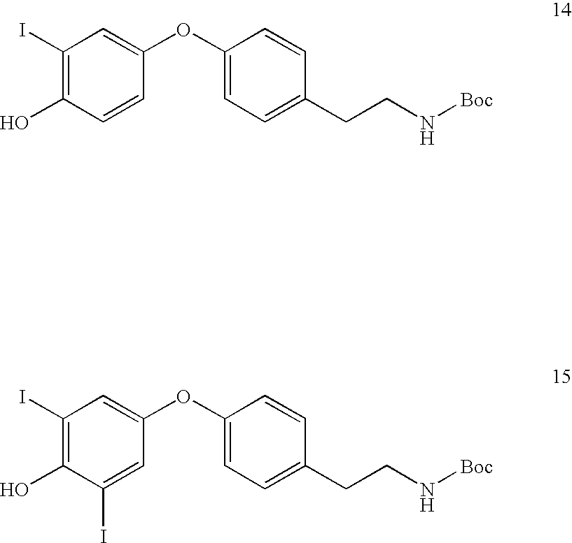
C1(I)=C(O)C=CC(OC2=CC=C(CCN[Boc])C=C2)=C1.C1(I)=C(O)C(I)=CC(OC2=CC=C(CCN[Boc])C=C2)=C1
